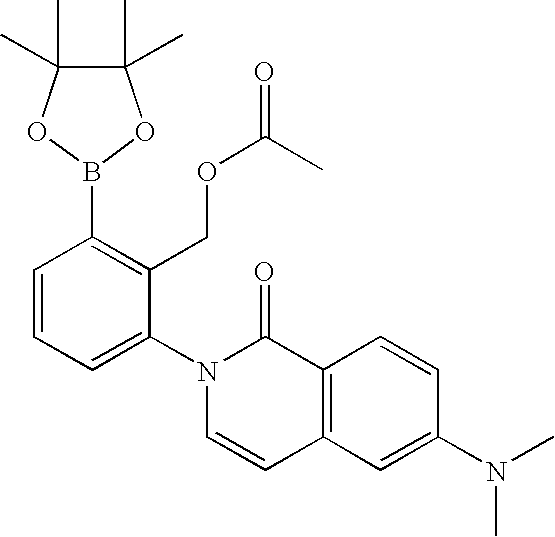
C1=CC=C(N2C=CC3=C(C2=O)C=CC(N(C)C)=C3)C(COC(C)=O)=C1B1OC(C)(C)C(C)(C)O1
